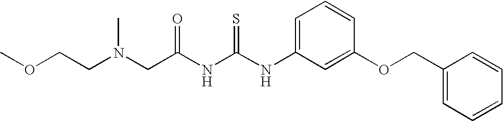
N(CC(NC(NC1=CC=CC(OCC2=CC=CC=C2)=C1)=S)=O)(CCOC)C
